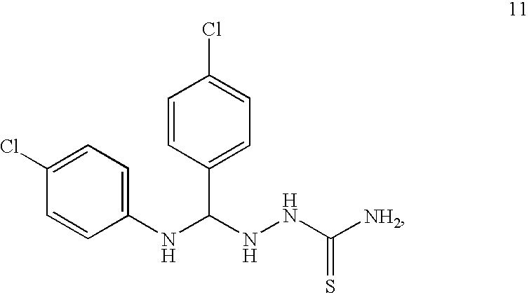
C1(NC(C2=CC=C(Cl)C=C2)NNC([NH2])=S)=CC=C(Cl)C=C1
